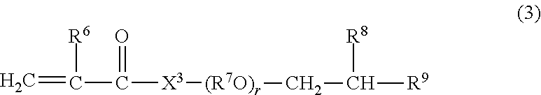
C=C(C(=O)[X3][(R7O)r]CC([R9])[R8])[R6]
